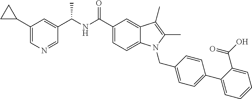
C1(C2CC2)=CN=CC(C(NC(C2=CC=C3C(=C2)C(C)=C(C)N3CC2=CC=C(C3=CC=CC=C3C(O)=O)C=C2)=O)C)=C1
